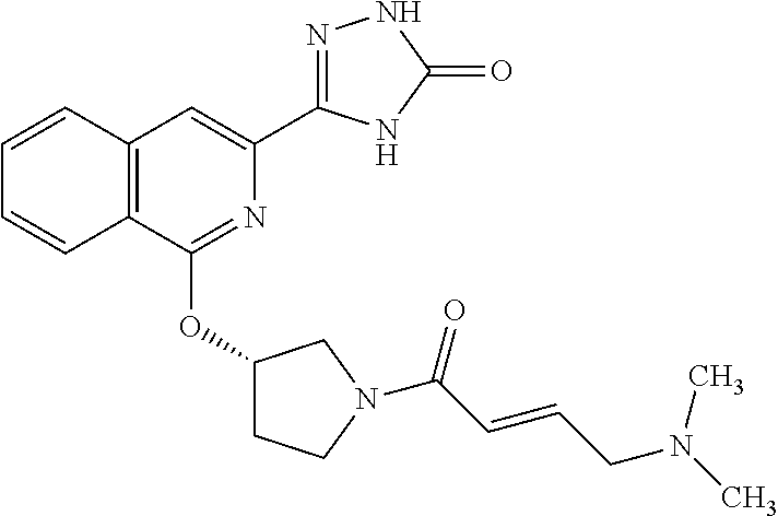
C1(OC2=NC(C3=NNC(=O)N3)=CC3=C2C=CC=C3)CCN(C(C=CCN(C)C)=O)C1
